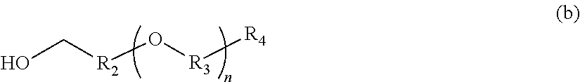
OC[R2]O[R3][R4]
